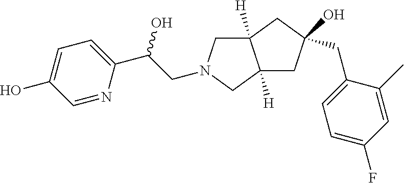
C1=NC(C(CN2CC3([H])C([H])(C2)CC(O)(CC2=CC=C(F)C=C2C)C3)O)=CC=C1O
